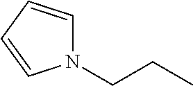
N1(CCC)C=CC=C1
